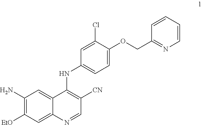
C1(N)=C([EtO])C=C2C(=C1)C(NC1=CC=C(OCC3=NC=CC=C3)C(Cl)=C1)=C([CN])C=N2
